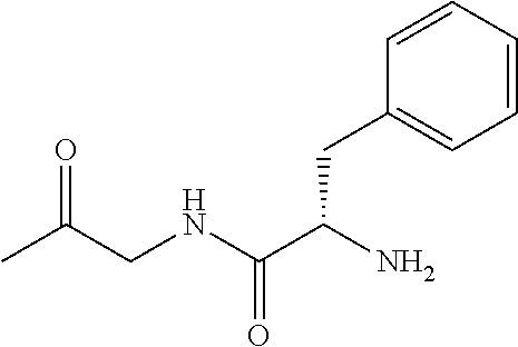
CC(CNC(C(N)CC1=CC=CC=C1)=O)=O
